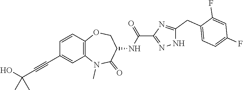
C(C1=CC=C(F)C=C1F)C1=NC(C(NC2C(=O)N(C)C3=C(C=CC(C#CC(O)(C)C)=C3)OC2)=O)=NN1
